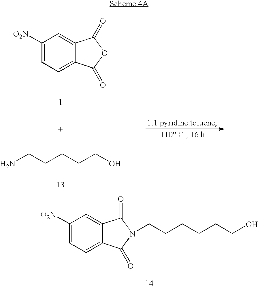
C1([O2N])=CC=C2C(=C1)C(=O)OC2=O.NCCCCCO.C1([O2N])=CC=C2C(=C1)C(=O)N(CCCCCCO)C2=O
